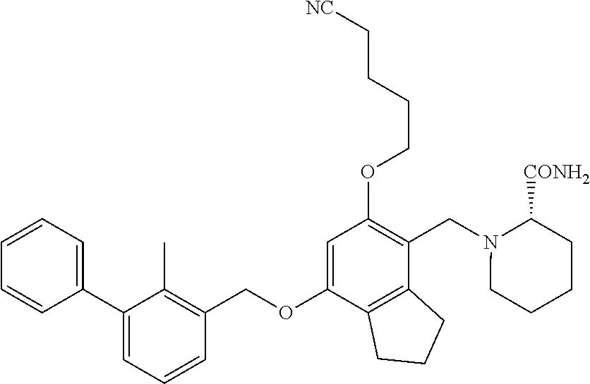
C1=CC=C(C2=CC=CC(COC3=CC(OCCCC[NC])=C(CN4CCCCC4[CONH2])C4=C3CCC4)=C2C)C=C1
